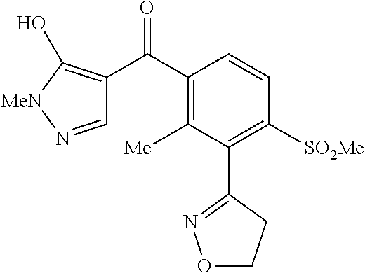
C1([Me])=C(C(=O)C2=C(O)[MeN]N=C2)C=CC([SO2Me])=C1C1=NOCC1
